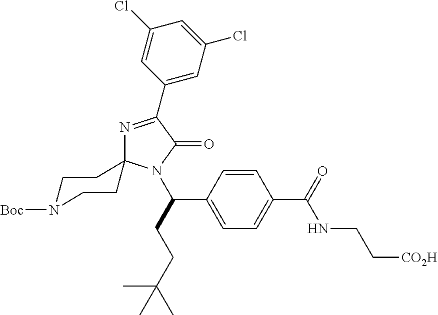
N1=C(C2=CC(Cl)=CC(Cl)=C2)C(=O)N(C(CCC(C)(C)C)C2=CC=C(C(=O)NCC[CO2H])C=C2)C12CCN([Boc])CC2
